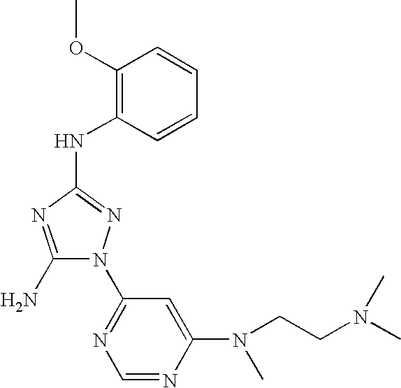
C1(N)=NC(NC2=C(OC)C=CC=C2)=NN1C1=NC=NC(N(C)CCN(C)C)=C1
